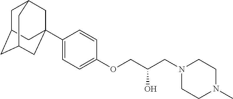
C1C2CC3CC(C4=CC=C(OCC(CN5CCN(C)CC5)O)C=C4)(CC1C3)C2
